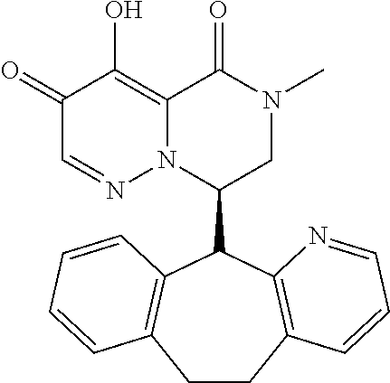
C1(=O)C=NN2C(=C1O)C(=O)N(C)CC2C1C2=C(C=CC=C2)CCC2=C1N=CC=C2
